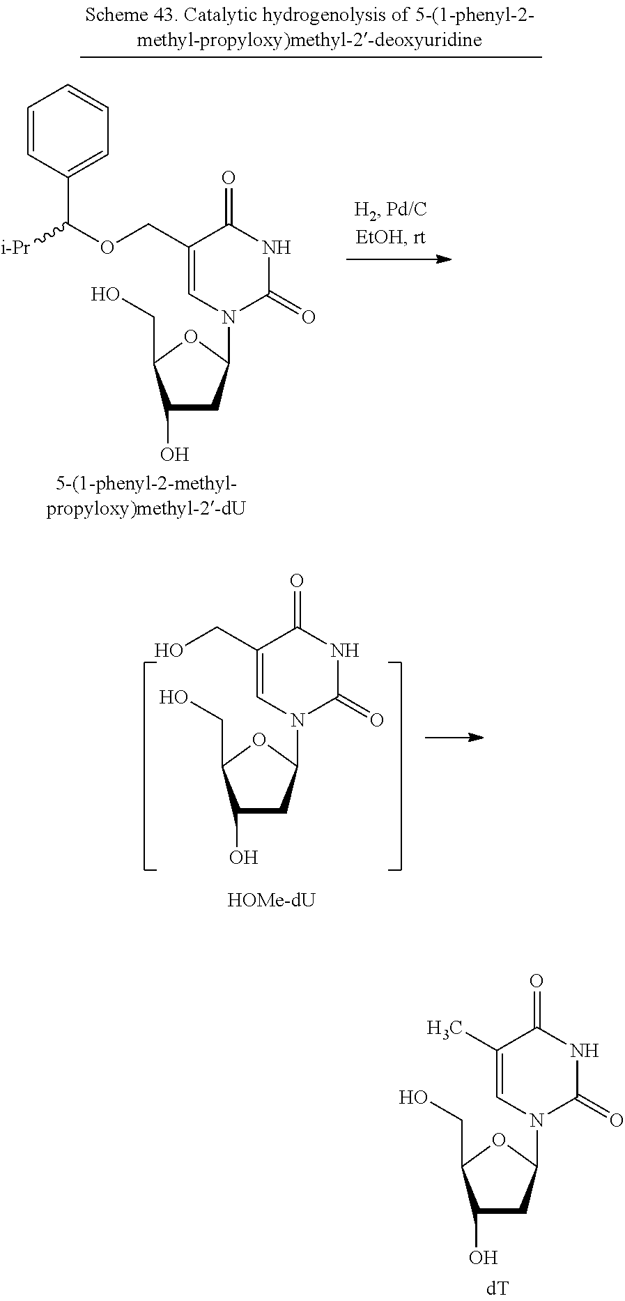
C1(O)CC(N2C(=O)NC(=O)C(CO)=C2)OC1CO.C1(O)CC(N2C(=O)NC(=O)C(C)=C2)OC1CO.C1(O)CC(N2C(=O)NC(=O)C(COC(C3=CC=CC=C3)[i-Pr])=C2)OC1CO
